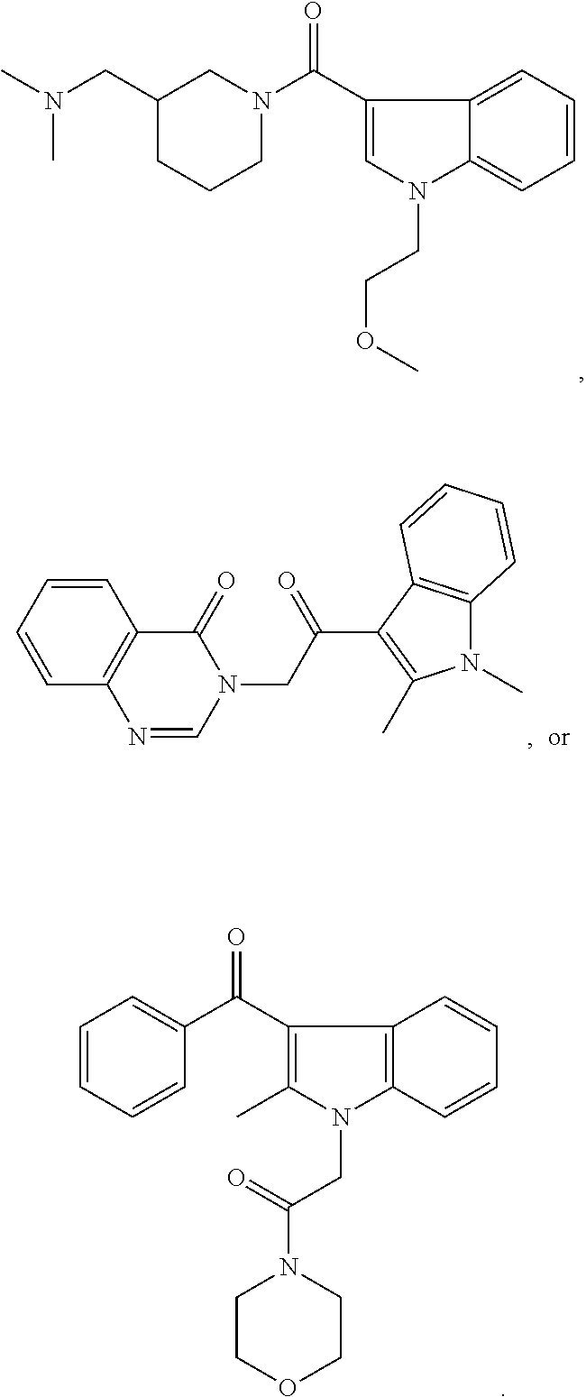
C1(CN(C)C)CCCN(C(C2=CN(CCOC)C3=CC=CC=C23)=O)C1.C1=CC=CC2=C1C(=O)N(CC(C1=C(C)N(C)C3=C1C=CC=C3)=O)C=N2.C1=CC=CC(C(C2=C(C)N(CC(N3CCOCC3)=O)C3=C2C=CC=C3)=O)=C1
